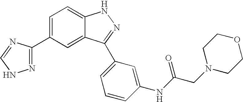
C1(C2=NNC=N2)=CC=C2C(=C1)C(C1=CC=CC(NC(CN3CCOCC3)=O)=C1)=NN2
